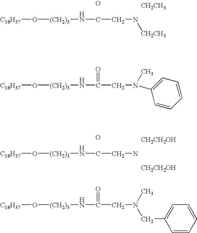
[C18H37]O[(CH2)3]NCCN[CH2CH3].O.[CH2CH3].[C18H37]O[(CH2)3]NCCN.O.[CH2CH2OH].[CH2CH2OH].[C18H37]O[(CH2)3]NC(CN(C)C1=CC=CC=C1)=O.[C18H37]O[(CH2)3]NC(CN(C)CC1=CC=CC=C1)=O
